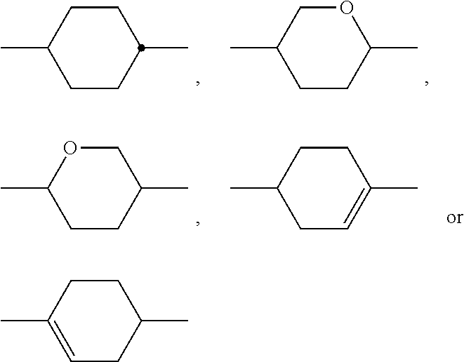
CC1=CCC(C)CC1.CC1OCC(C)CC1.CC1CCC(C)=CC1.CC1CCC(C)CC1.CC1COC(C)CC1
